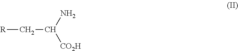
[R]CC(N)[CO2H]
